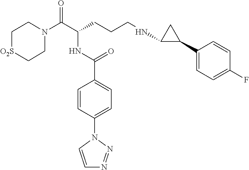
C1N(C(C(CCCNC2C(C3=CC=C(F)C=C3)C2)NC(C2=CC=C(N3C=CN=N3)C=C2)=O)=O)CC[O2S]C1
